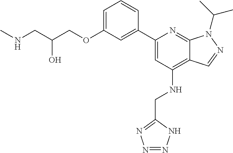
N(CC(COC1=CC=CC(C2=CC(NCC3=NN=NN3)=C3C(=N2)N(C(C)C)N=C3)=C1)O)C
